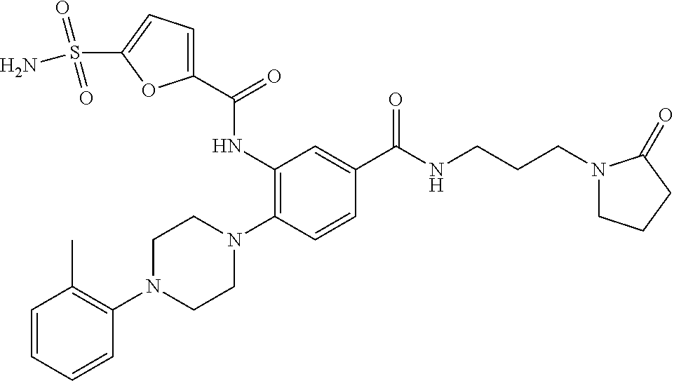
C1=CC=CC(N2CCN(C3=C(NC(C4=CC=C(S(N)(=O)=O)O4)=O)C=C(C(NCCCN4CCCC4=O)=O)C=C3)CC2)=C1C
